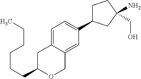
C1=C2C(=CC(C3CCC(CO)(N)C3)=C1)COC(CCCCCC)C2
